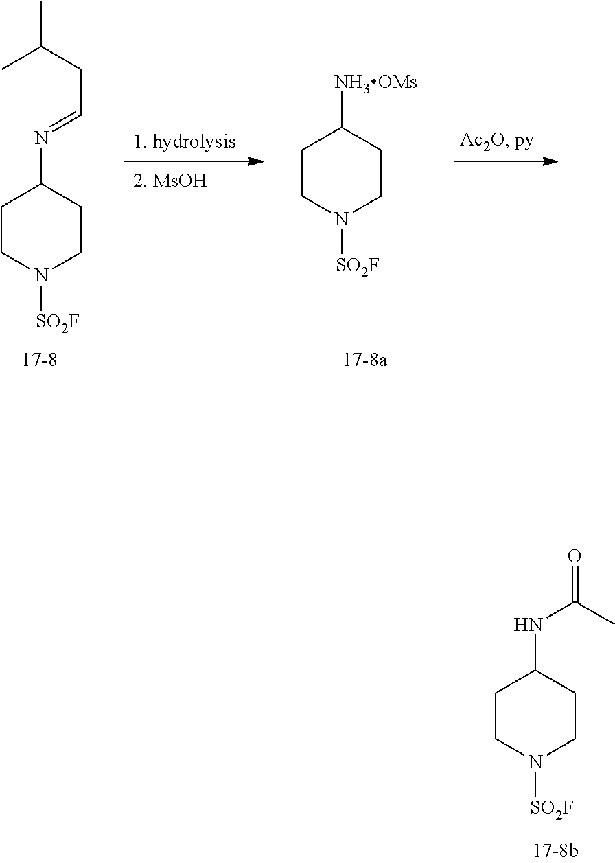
C1CN([SO2F])CCC1N=CCC(C)C.C1CN([SO2F])CCC1[NH3OMs].C1CN([SO2F])CCC1NC(=O)C
